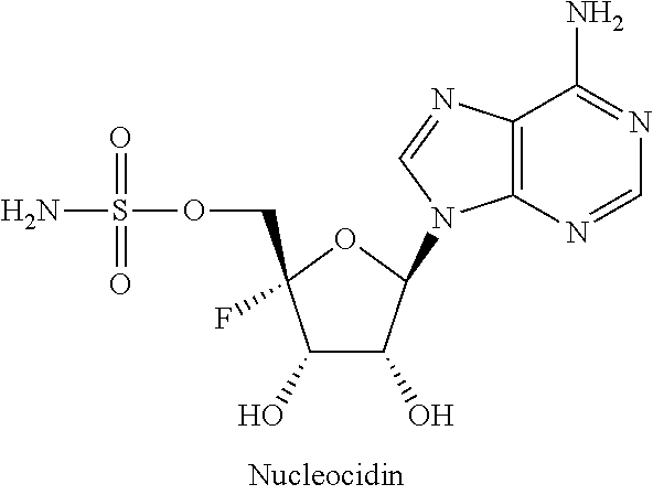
C1(O)C(O)C(N2C3=C(N=C2)C(N)=NC=N3)OC1(COS(N)(=O)=O)F
